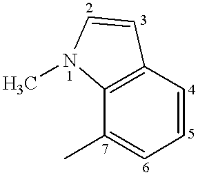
C12=C(C(C)=CC=C1)N(C)C=C2
